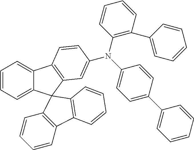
C12=CC=CC=C1C1(C3=C2C=CC(N(C2=C(C4=CC=CC=C4)C=CC=C2)C2=CC=C(C4=CC=CC=C4)C=C2)=C3)C2=C(C=CC=C2)C2=C1C=CC=C2
